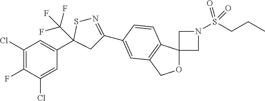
C1(Cl)=C(F)C(Cl)=CC(C2(C(F)(F)F)CC(C3=CC4=C(C5(OC4)CN(S(CCC)(=O)=O)C5)C=C3)=NS2)=C1
